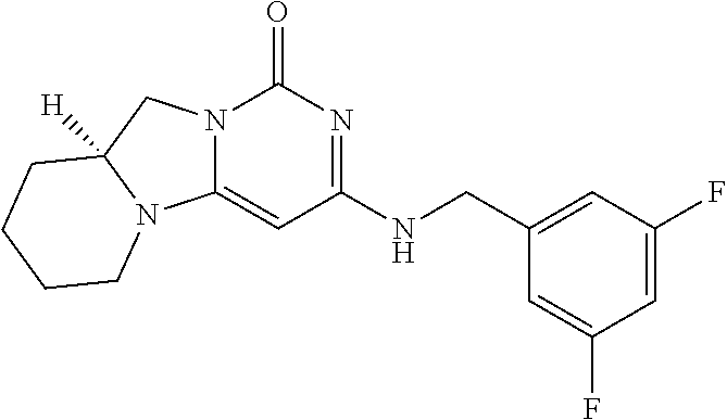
C(NC1=NC(=O)N2C(=C1)N1C([H])(C2)CCCC1)C1=CC(F)=CC(F)=C1
